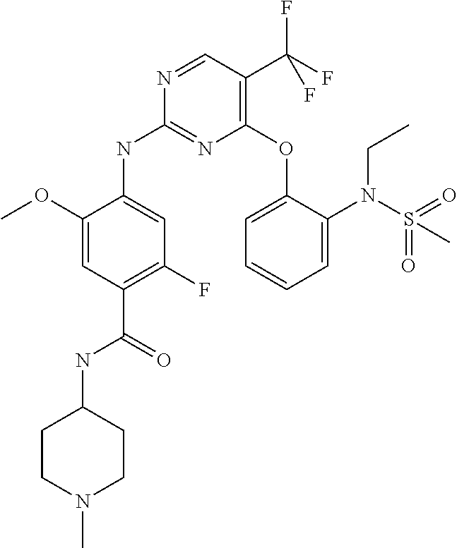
C1(OC2=CC=CC=C2N(S(=O)(=O)C)CC)=C(C(F)(F)F)C=NC(NC2=CC(F)=C(C(NC3CCN(C)CC3)=O)C=C2OC)=N1
